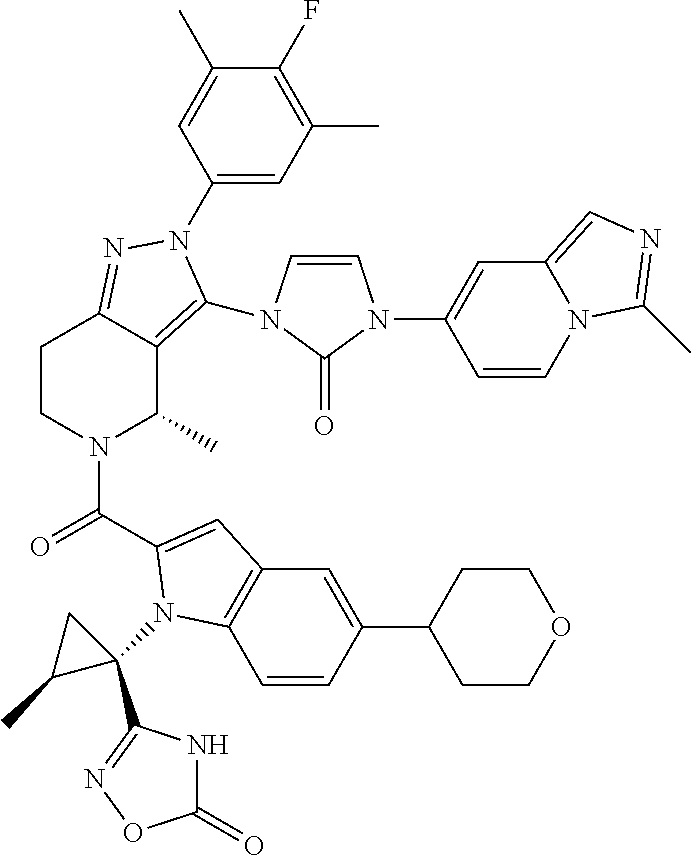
C1(N2C(N3C=CN(C4=CC5=CN=C(C)N5C=C4)C3=O)=C3C(C)N(C(=O)C4=CC5=C(C=CC(C6CCOCC6)=C5)N4C4(C5=NOC(=O)N5)CC4C)CCC3=N2)=CC(C)=C(F)C(C)=C1
